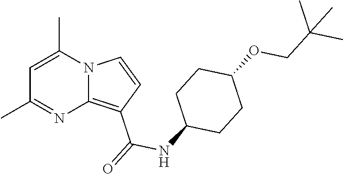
C1=C(C)N2C(=C(C(=O)NC3CCC(OCC(C)(C)C)CC3)C=C2)N=C1C
